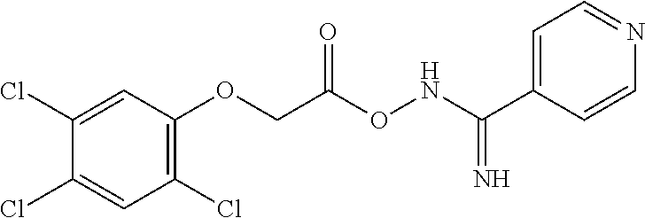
C1(Cl)=C(OCC(ONC(C2=CC=NC=C2)=N)=O)C=C(Cl)C(Cl)=C1
